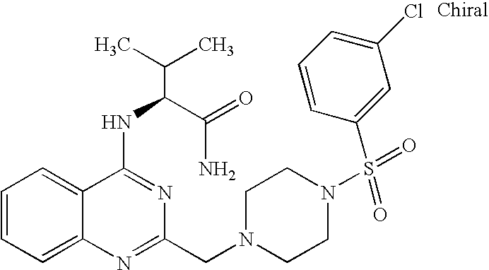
C1=CC=C2C(=C1)C(NC(C(N)=O)C(C)C)=NC(CN1CCN(S(=O)(=O)C3=CC(Cl)=CC=C3)CC1)=N2
